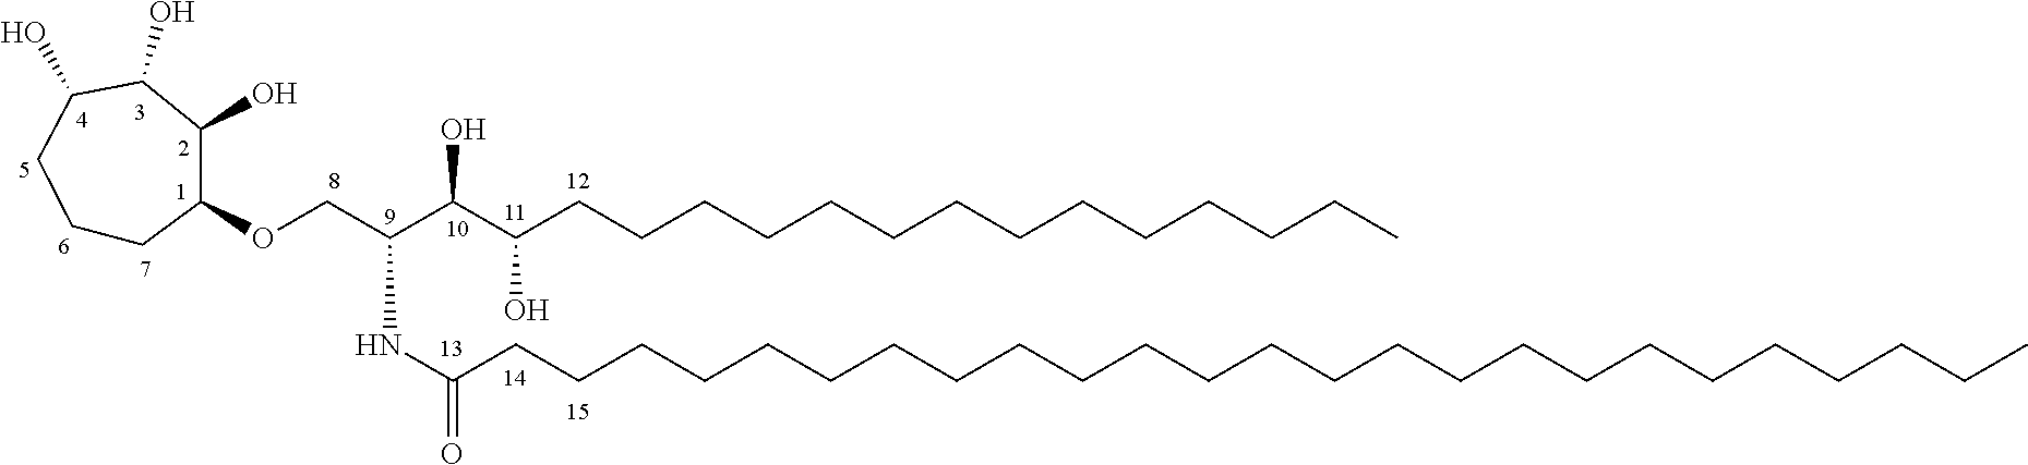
C1CC(OCC(NC(=O)CCCCCCCCCCCCCCCCCCCCCCCCC)C(C(CCCCCCCCCCCCCC)O)O)C(O)C(O)C(O)C1
